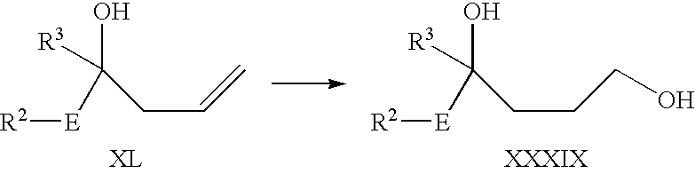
C(CCO)C(O)([R3])[E][R2].C(C=C)C(O)([R3])[E][R2]
